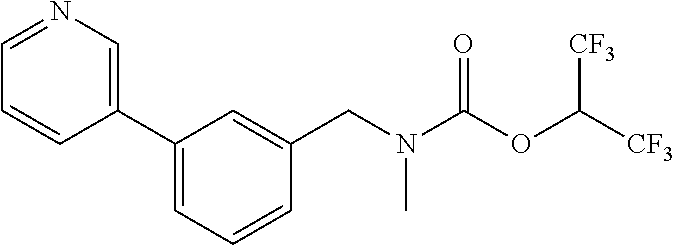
C1(C2=CC=CC(CN(C(OC([CF3])[CF3])=O)C)=C2)=CN=CC=C1
